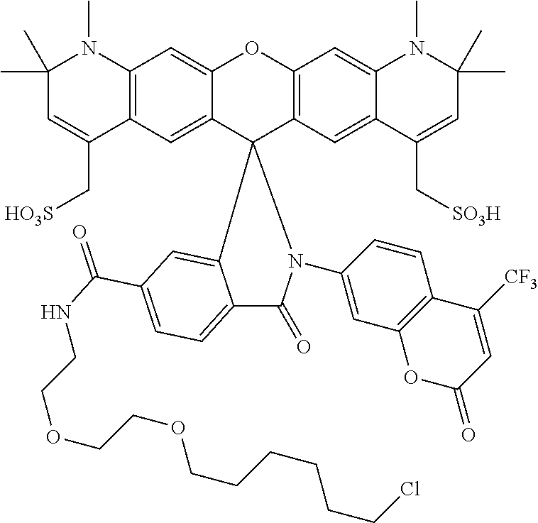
C1(C)(C)C=C(C[HO3S])C2=C(N1C)C=C1C(=C2)C2(C3=C(O1)C=C1C(=C3)C(C[SO3H])=CC(C)(C)N1C)N(C1=CC3=C(C=C1)C([CF3])=CC(=O)O3)C(=O)C1=CC=C(C(NCCOCCOCCCCCCCl)=O)C=C12
